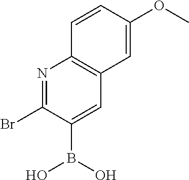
N1=C(Br)C(B(O)O)=CC2=C1C=CC(OC)=C2
